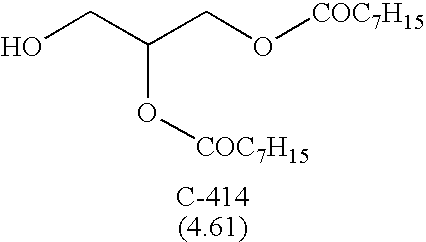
OCC(CO[COC7H15])O[COC7H15]
